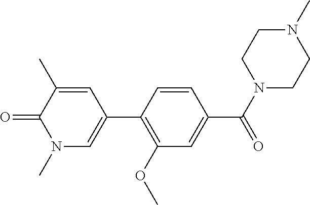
C1(C)=CC(C2=C(OC)C=C(C(=O)N3CCN(C)CC3)C=C2)=CN(C)C1=O
